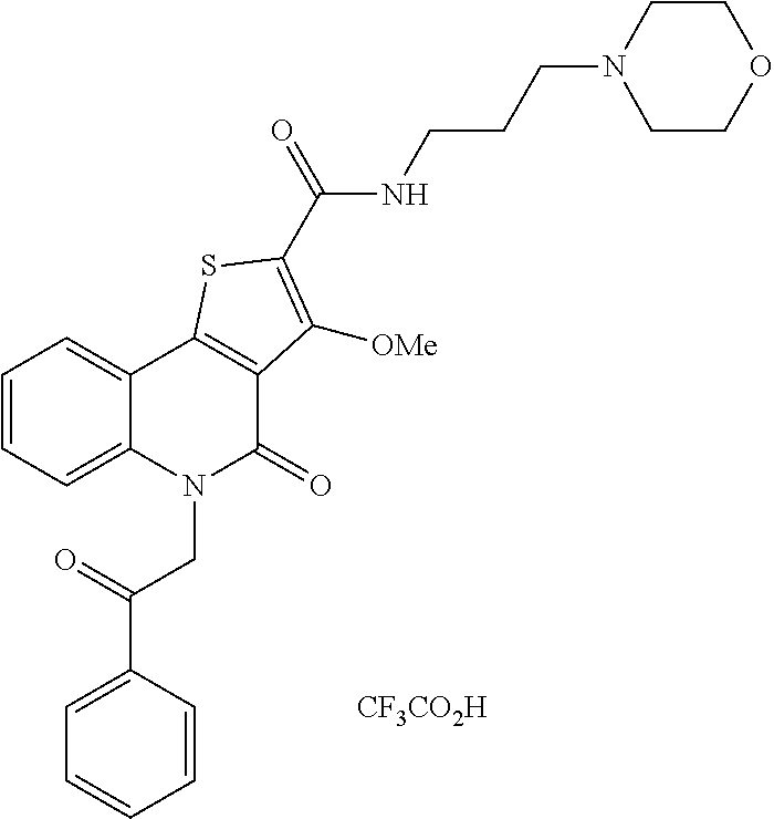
C1=C(C(=O)CN2C(=O)C3=C(C4=CC=CC=C24)SC(C(=O)NCCCN2CCOCC2)=C3[OMe])C=CC=C1.[CF3CO2H]
